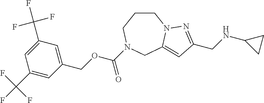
C1CCN(C(OCC2=CC(C(F)(F)F)=CC(C(F)(F)F)=C2)=O)CC2=CC(CNC3CC3)=NN12
